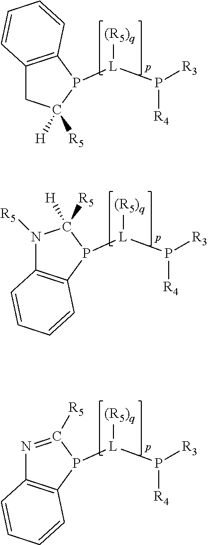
[(R5)q][L](P1C([H])([R5])CC2=C1C=CC=C2)P([R3])[R4].[(R5)q][L](P1C2=C(N([R5])C1([H])[R5])C=CC=C2)P([R3])[R4].[(R5)q][L](P1C2=C(N=C1[R5])C=CC=C2)P([R3])[R4]
